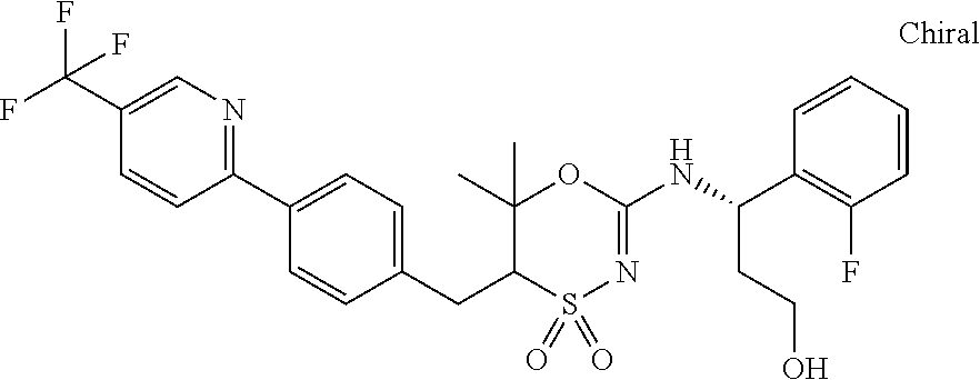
C1(CC2S(=O)(=O)N=C(NC(C3=C(F)C=CC=C3)CCO)OC2(C)C)=CC=C(C2=NC=C(C(F)(F)F)C=C2)C=C1
